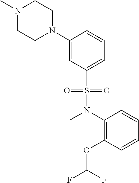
C1(N2CCN(C)CC2)=CC(S(=O)(=O)N(C2=C(OC(F)F)C=CC=C2)C)=CC=C1
